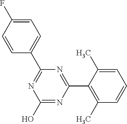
N1=C(C2=CC=C(F)C=C2)N=C(C2=C(C)C=CC=C2C)N=C1O
